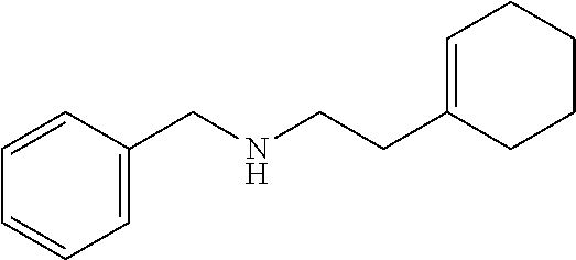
C1(CNCCC2=CCCCC2)=CC=CC=C1
